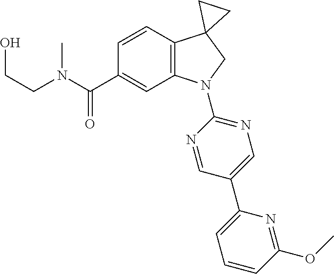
OCCN(C(C1=CC2=C(C=C1)C1(CN2C2=NC=C(C3=CC=CC(OC)=N3)C=N2)CC1)=O)C
